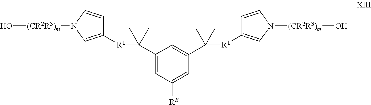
O[(CR2R3)m]N1C=C([R1]C(C)(C)C2=CC([RB])=CC(C([R1]C3=CN([(CR2R3)m]O)C=C3)(C)C)=C2)C=C1
